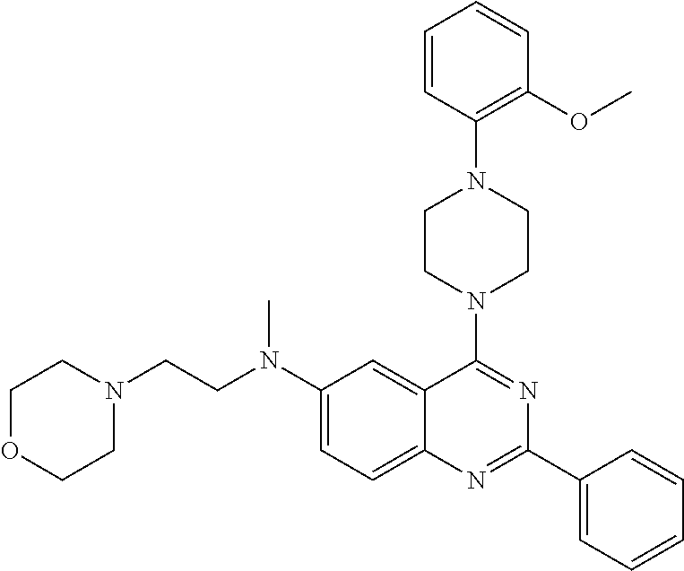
C1(N(CCN2CCOCC2)C)=CC=C2C(=C1)C(N1CCN(C3=C(OC)C=CC=C3)CC1)=NC(C1=CC=CC=C1)=N2
